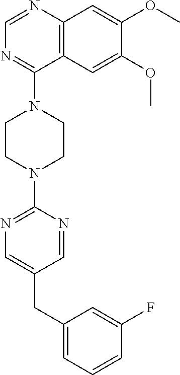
C12=C(N=CN=C1N1CCN(C3=NC=C(CC4=CC=CC(F)=C4)C=N3)CC1)C=C(OC)C(OC)=C2
